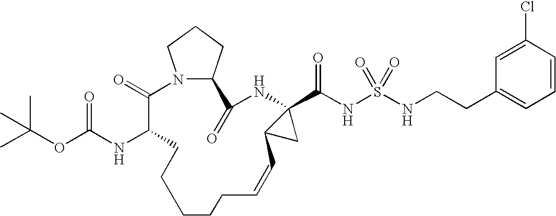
N12C(CCC1)C(=O)NC1(C(NS(=O)(=O)NCCC3=CC=CC(Cl)=C3)=O)C(C1)C=CCCCCCC(NC(OC(C)(C)C)=O)C2=O
